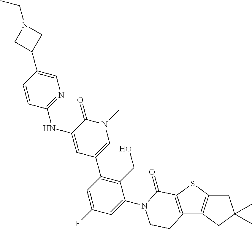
C12=C(SC3=C1CC(C)(C)C3)C(=O)N(C1=CC(F)=CC(C3=CN(C)C(=O)C(NC4=NC=C(C5CN(CC)C5)C=C4)=C3)=C1CO)CC2
